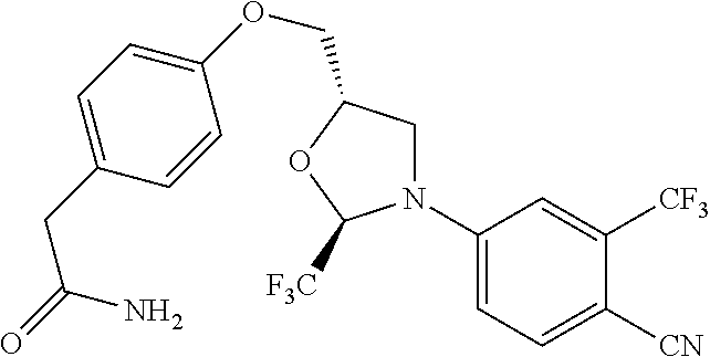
C1(N2CC(COC3=CC=C(CC(=O)N)C=C3)OC2[F3C])=CC=C([CN])C([CF3])=C1
